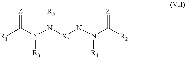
[R1]C(N(N([X5]NN(C([R2])=[Z])[R4])[R5])[R3])=[Z]
